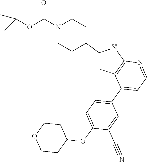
C1(C2=CCN(C(OC(C)(C)C)=O)CC2)=CC2=C(N1)N=CC=C2C1=CC=C(OC2CCOCC2)C(C#N)=C1
